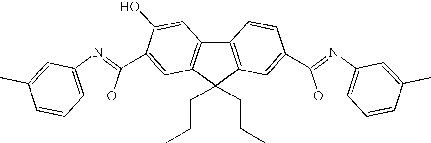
C12=C(C(CCC)(CCC)C3=C1C=C(O)C(C1=NC4=C(O1)C=CC(C)=C4)=C3)C=C(C1=NC3=C(O1)C=CC(C)=C3)C=C2
